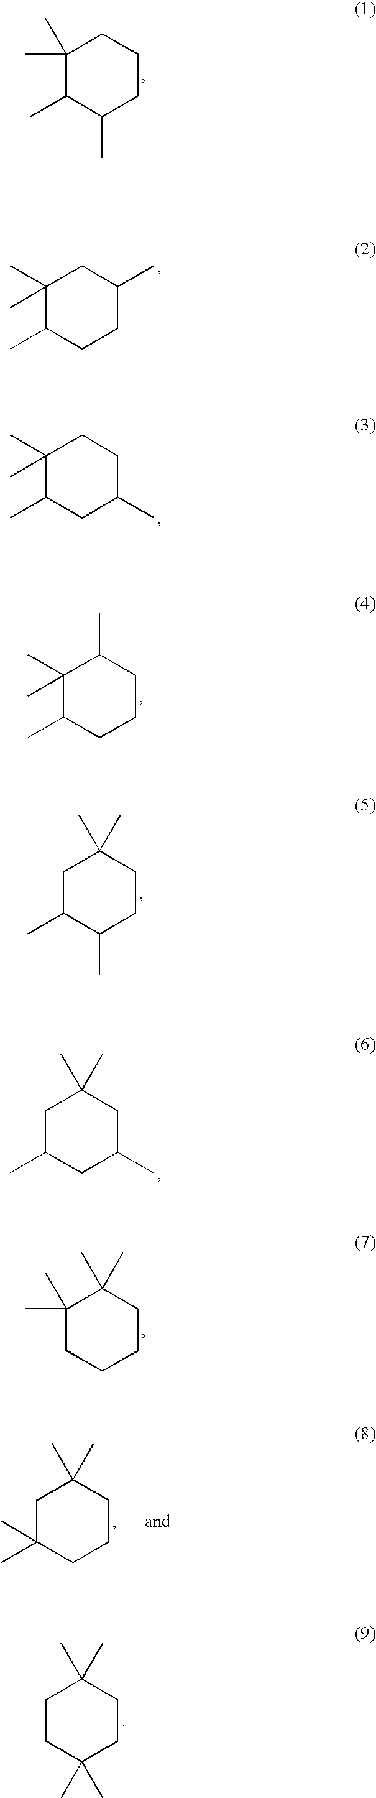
C1(C)(C)C(C)C(C)CCC1.C1(C)(C)C(C)CCC(C)C1.C1(C)(C)C(C)CC(C)CC1.C1C(C)C(C)CCC1(C)C.C1(C)(C)C(C)CCCC1C.C1C(C)CC(C)CC1(C)C.C1(C)(C)CCCCC1(C)C.C1C(C)(C)CCCC1(C)C.C1CC(C)(C)CCC1(C)C
